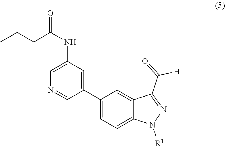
C1(C2=CC(NC(=O)CC(C)C)=CN=C2)=CC=C2C(=C1)C(C(=O)[H])=NN2[R1]
